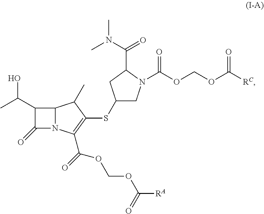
C12N(C(C(=O)OCOC([RA])=O)=C(SC3CN(C(OCOC([RC])=O)=O)C(C(N(C)C)=O)C3)C1C)C(=O)C2C(C)O
